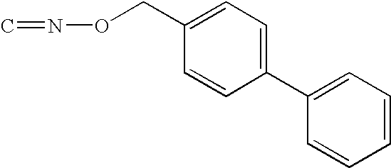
C1(C2=CC=CC=C2)=CC=C(CON=C)C=C1
